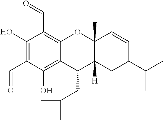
C12=C(C=O)C(O)=C(C=O)C(O)=C1C(CC(C)C)C1([H])C(C)(O2)C=CC(C(C)C)C1
